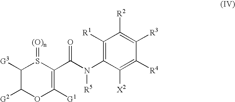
C1([G3])C([G2])OC([G1])=C(C(N(C2=C([R1])C([R2])=C([R3])C([R4])=C2[X2])[R5])=O)S1=[(O)n]
